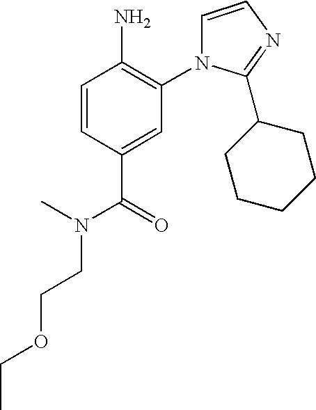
C1=CC(C(=O)N(CCOCC)C)=CC(N2C=CN=C2C2CCCCC2)=C1N
